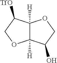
C12([H])C([H])(C([TfO])CO1)OCC2O
